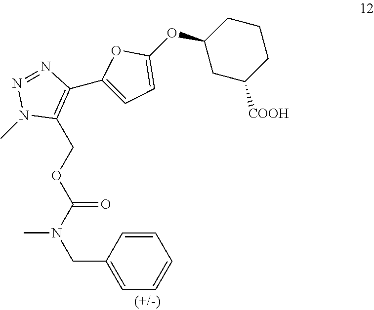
C1=CC(CN(C)C(=O)OCC2=C(C3=CC=C(OC4CC([COOH])CCC4)O3)N=NN2C)=CC=C1
